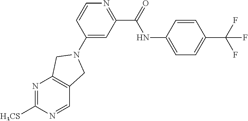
N1=C([H3CS])N=CC2=C1CN(C1=CC(C(NC3=CC=C(C(F)(F)F)C=C3)=O)=NC=C1)C2
